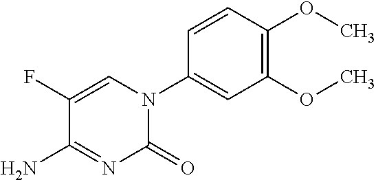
C1(OC)=C(OC)C=CC(N2C(=O)N=C(N)C(F)=C2)=C1
